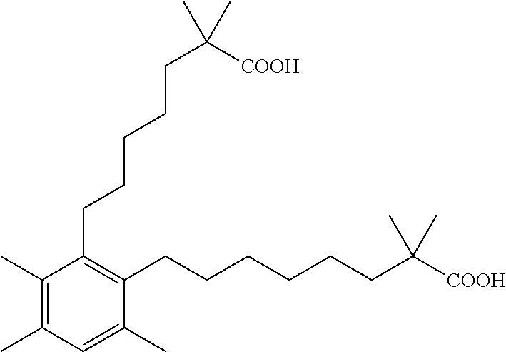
C1(CCCCCC([COOH])(C)C)=C(CCCCCCC([COOH])(C)C)C(C)=CC(C)=C1C
